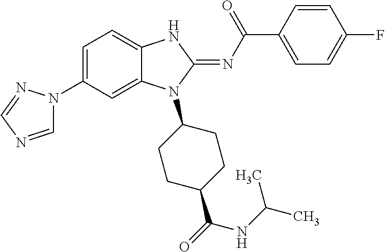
N1(C2=CC=C3C(=C2)N(C2CCC(C(=O)NC(C)C)CC2)C(=NC(C2=CC=C(F)C=C2)=O)N3)C=NC=N1
